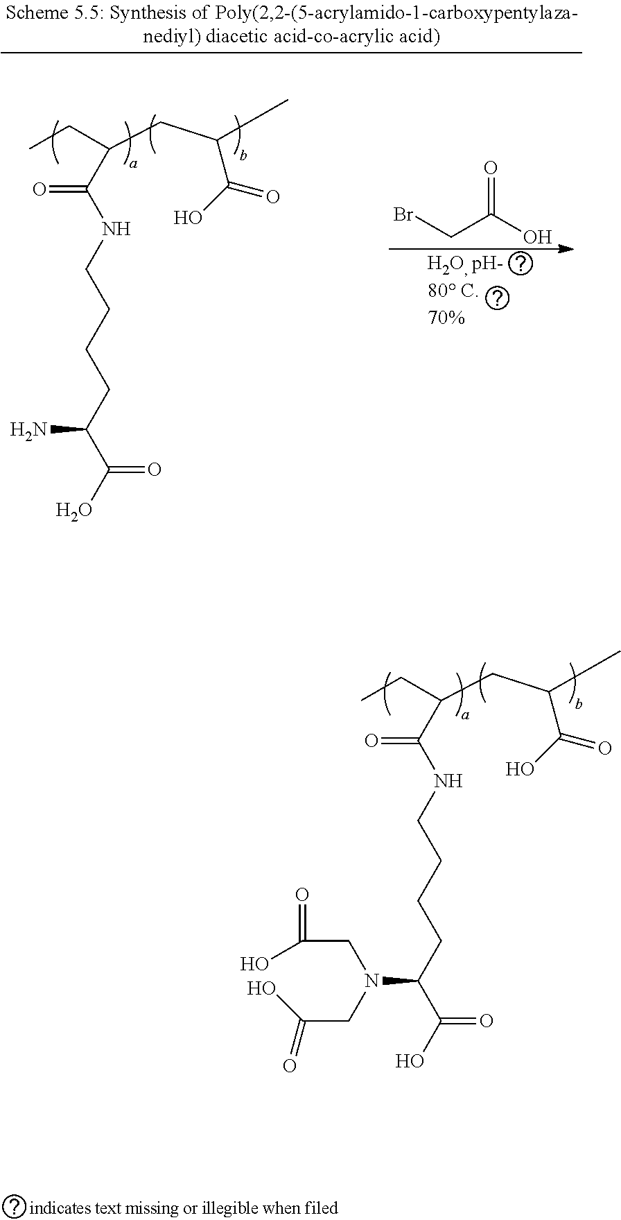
C(C(O)=O)Br.C(C(CC(C)C(O)=O)C(=O)NCCCCC(N)C(=O)O)C.C(C(CC(C)C(O)=O)C(=O)NCCCCC(N(CC(=O)O)CC(O)=O)C(=O)O)C
